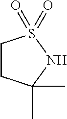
C1CC(C)(C)NS1(=O)=O
